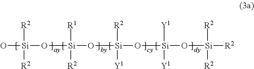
O[Si](O[Si](O[Si](O[Si](O[Si]([R2])([R2])[R2])([Y1])[Y1])([R2])[Y1])([R1])[R2])([R2])[R2]
